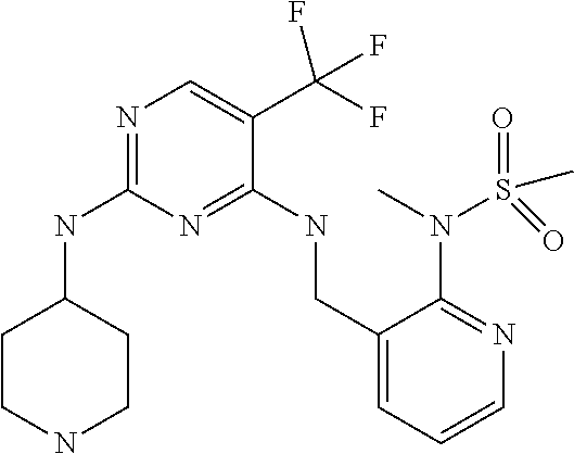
N1=C(NC2CCNCC2)N=C(NCC2=CC=CN=C2N(C)S(=O)(C)=O)C(C(F)(F)F)=C1
